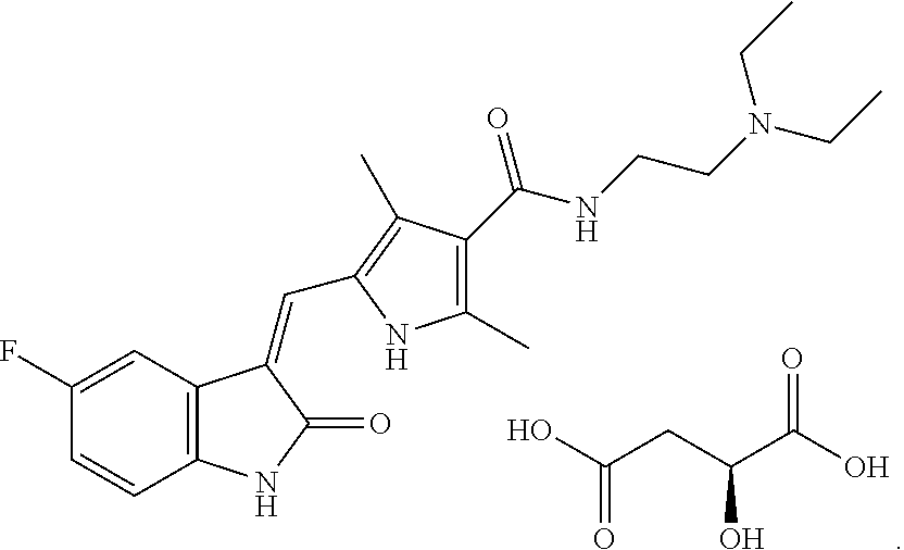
C12=C(C=C(F)C=C1)C(=CC1=C(C)C(C(NCCN(CC)CC)=O)=C(C)N1)C(=O)N2.C(=O)(CC(C(=O)O)O)O
